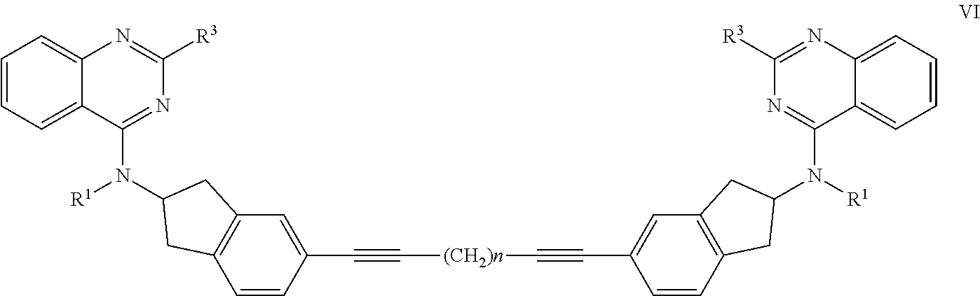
C1=CC=C2C(=C1)N=C([R3])N=C2N([R1])C1CC2=C(C1)C=C(C#C[(CH2)n]C#CC1=CC3=C(C=C1)CC(N([R1])C1=NC([R3])=NC4=CC=CC=C14)C3)C=C2
